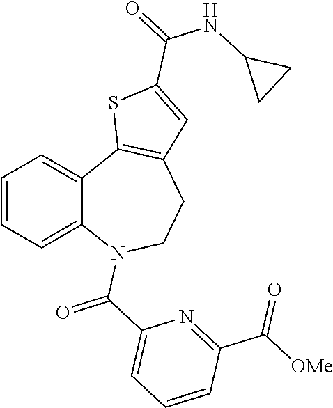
C1=CC=C2C(=C1)C1=C(CCN2C(C2=CC=CC(C([OMe])=O)=N2)=O)C=C(C(=O)NC2CC2)S1
